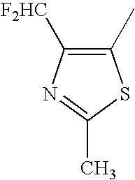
C1([F2HC])=C(C)SC(C)=N1
